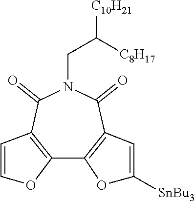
C12=C(C(=O)N(CC([C10H21])[C8H17])C(=O)C3=C1OC([SnBu3])=C3)C=CO2
